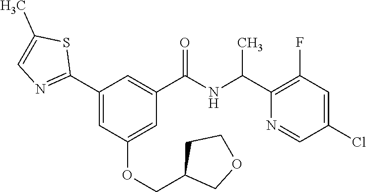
C1(C2=NC=C(C)S2)=CC(OCC2COCC2)=CC(C(NC(C2=C(F)C=C(Cl)C=N2)C)=O)=C1
